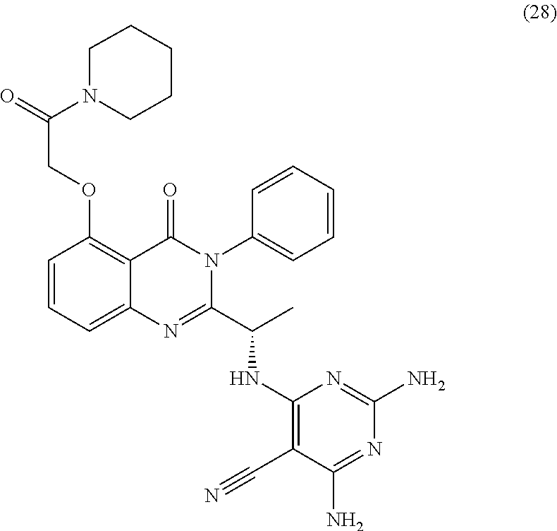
C1=CC(OCC(N2CCCCC2)=O)=C2C(=C1)N=C(C(C)NC1=C(C#N)C(N)=NC(N)=N1)N(C1=CC=CC=C1)C2=O
